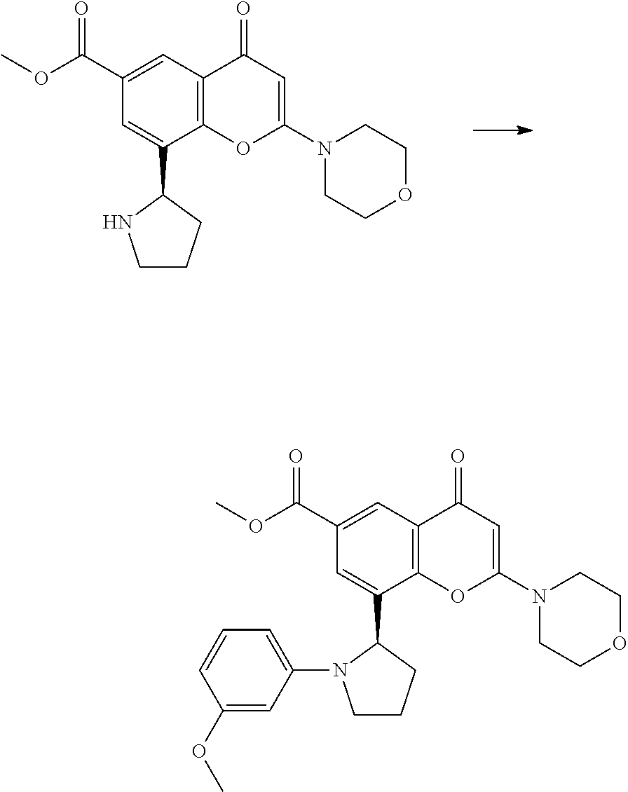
C12=C(C=C(C(=O)OC)C=C1C1NCCC1)C(=O)C=C(N1CCOCC1)O2.C12=C(C=C(C(=O)OC)C=C1C1N(C3=CC=CC(OC)=C3)CCC1)C(=O)C=C(N1CCOCC1)O2
